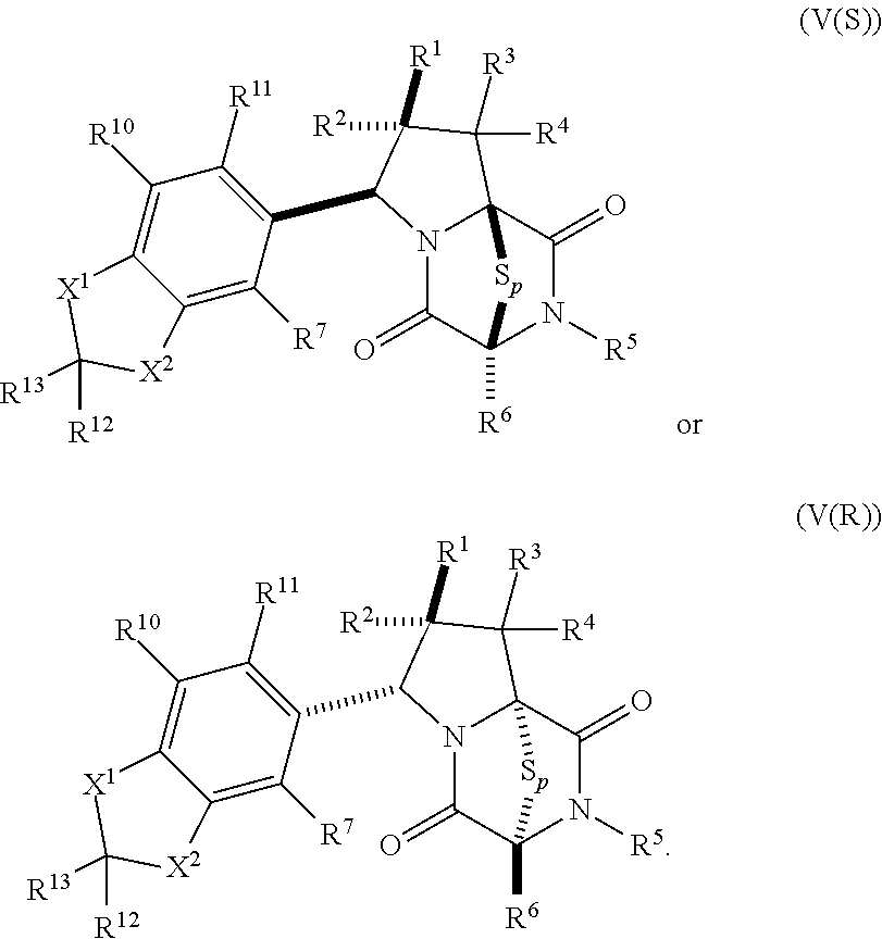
N12C(=O)C3([R6])N([R5])C(=O)C1(C([R3])([R4])C([R2])([R1])C2C1=C([R11])C([R10])=C2C(=C1[R7])[X2]C([R12])([R13])[X1]2)[Sp]3.N12C(=O)C3([R6])N([R5])C(=O)C1(C([R3])([R4])C([R2])([R1])C2C1=C([R11])C([R10])=C2C(=C1[R7])[X2]C([R12])([R13])[X1]2)[Sp]3
